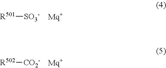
[R501][SO3-].[R502][CO2-]
